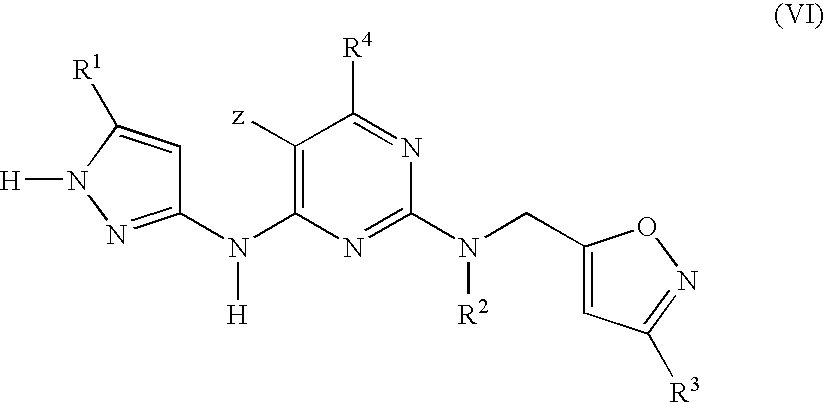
C1([z])=C(N(C2=NN([H])C([R1])=C2)[H])N=C(N(CC2=CC([R3])=NO2)[R2])N=C1[R4]
